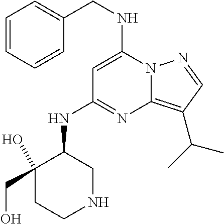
C(NC1=CC(NC2C(O)(CO)CCNC2)=NC2=C(C(C)C)C=NN12)C1=CC=CC=C1
